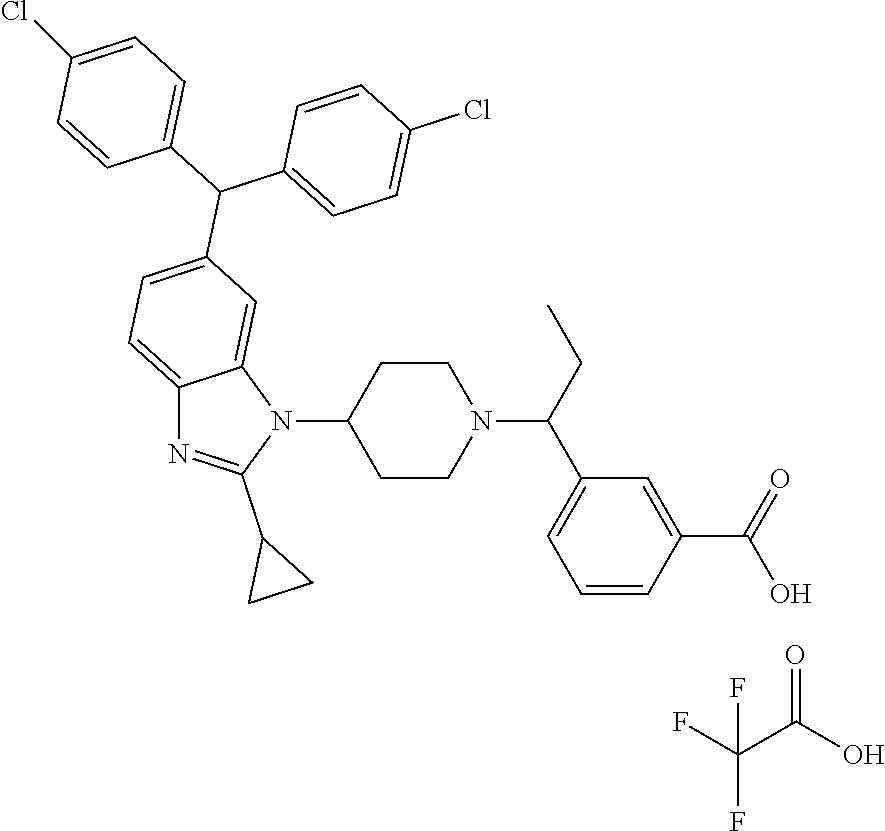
C1(N2C3=CC(C(C4=CC=C(Cl)C=C4)C4=CC=C(Cl)C=C4)=CC=C3N=C2C2CC2)CCN(C(CC)C2=CC=CC(C(=O)O)=C2)CC1.FC(C(O)=O)(F)F
